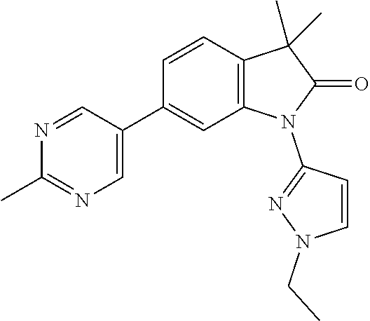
C12=C(C=CC(C3=CN=C(C)N=C3)=C1)C(C)(C)C(=O)N2C1=NN(CC)C=C1
